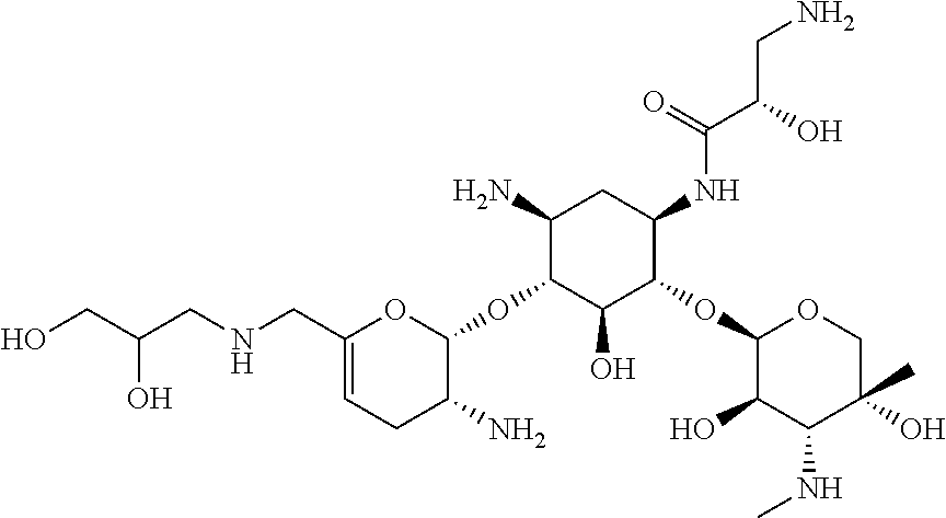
C1(N)C(OC2C(N)CC=C(CNCC(CO)O)O2)C(O)C(OC2C(O)C(NC)C(O)(C)CO2)C(NC(=O)C(CN)O)C1
